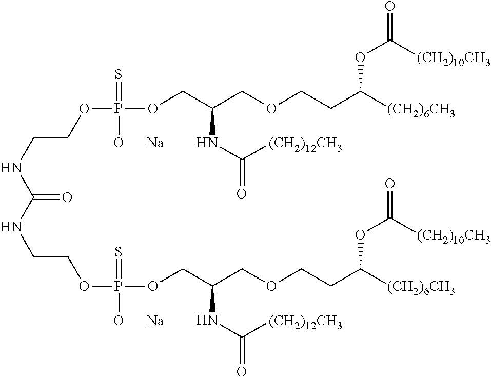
C(NCCOP(OCC(COCCC([(CH2)6CH3])OC(=O)[(CH2)10CH3])NC(=O)[(CH2)12CH3])(=S)[O      Na])(=O)NCCOP(OCC(COCCC([(CH2)6CH3])OC(=O)[(CH2)10CH3])NC(=O)[(CH2)12CH3])(=S)[O      Na]
